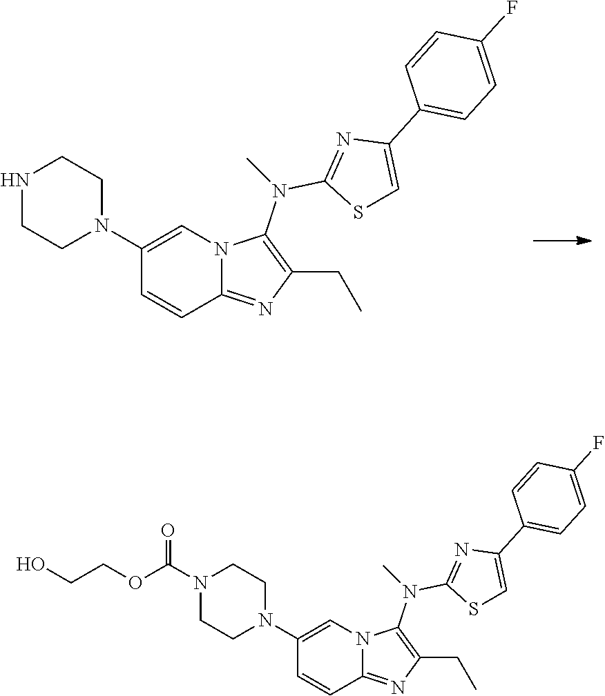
C1(CC)=C(N(C2=NC(C3=CC=C(F)C=C3)=CS2)C)N2C=C(N3CCNCC3)C=CC2=N1.C1(CC)=C(N(C2=NC(C3=CC=C(F)C=C3)=CS2)C)N2C=C(N3CCN(C(OCCO)=O)CC3)C=CC2=N1
